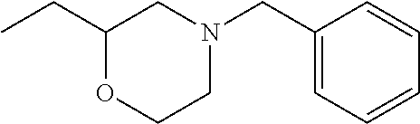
CCC1OCCN(CC2=CC=CC=C2)C1
